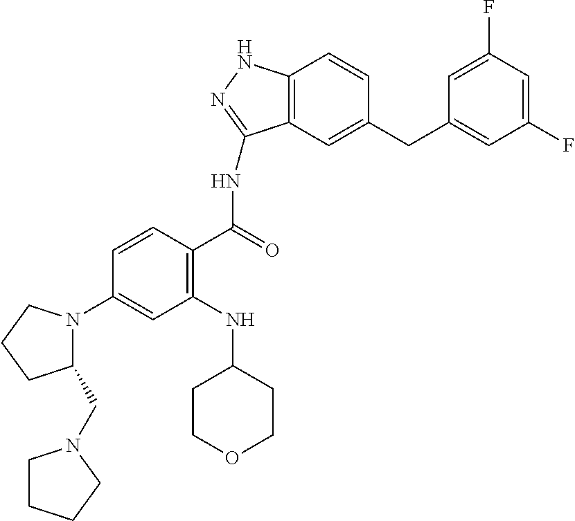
C1(NC2CCOCC2)=C(C(=O)NC2=NNC3=C2C=C(CC2=CC(F)=CC(F)=C2)C=C3)C=CC(N2C(CN3CCCC3)CCC2)=C1
